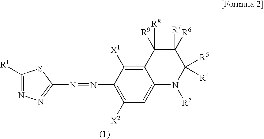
C1([R1])=NN=C(N=NC2=C([X2])C=C3C(=C2[X1])C([R8])([R9])C([R7])([R6])C([R5])([R4])N3[R2])S1
